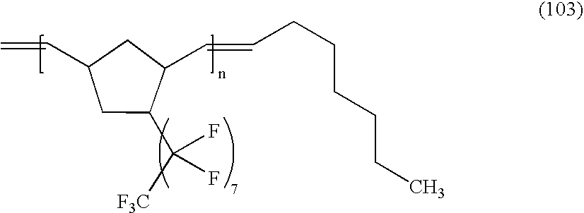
C=CC1CC(C([F3C])(F)F)C(C=CCCCCCC)C1
